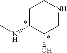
CNC1C(O)CNCC1
